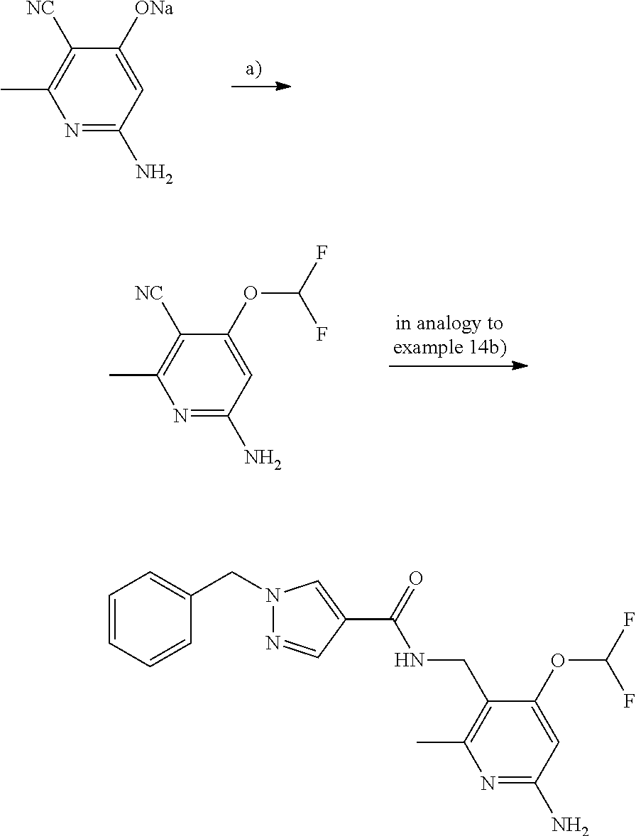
N1=C(N)C=C([ONa])C([NC])=C1C.N1=C(N)C=C(OC(F)F)C([NC])=C1C.N1=C(N)C=C(OC(F)F)C(CNC(C2=CN(CC3=CC=CC=C3)N=C2)=O)=C1C
